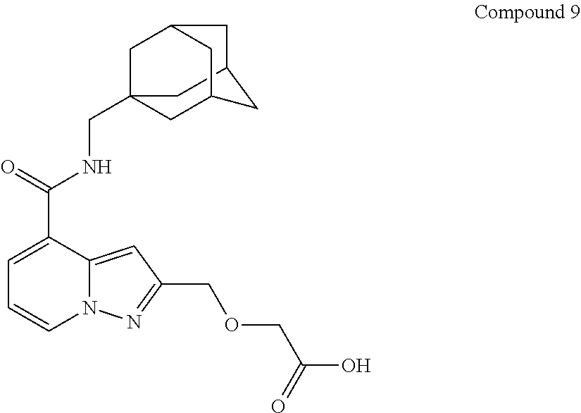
C1C2CC3CC1(CNC(C1=CC=CN4C1=CC(COCC(O)=O)=N4)=O)CC(C3)C2
